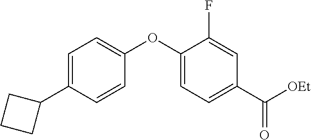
C1=C(C2CCC2)C=CC(OC2=CC=C(C([OEt])=O)C=C2F)=C1
